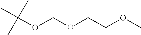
O(COCCOC)C(C)(C)C
